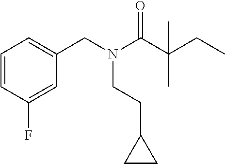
C1=CC(F)=CC(CN(C(C(CC)(C)C)=O)CCC2CC2)=C1
